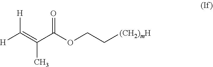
[H]C(=C(C(OCC[(CH2)mH])=O)C)[H]
